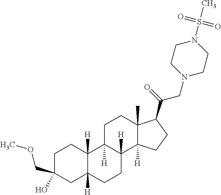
C1C(O)(COC)CC2([H])C([H])(C1)C1([H])C([H])(CC2)C2([H])C(C)(CC1)C(C(=O)CN1CCN(S(C)(=O)=O)CC1)CC2
